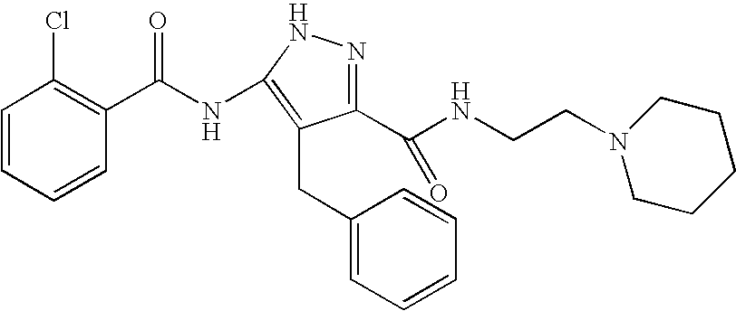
C1=CC=CC(C(NC2=C(CC3=CC=CC=C3)C(C(NCCN3CCCCC3)=O)=NN2)=O)=C1Cl
